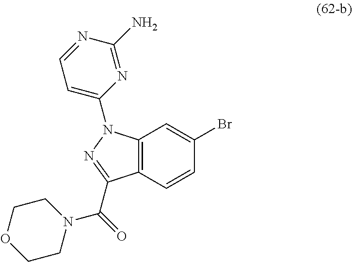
C12=C(C=CC(Br)=C1)C(C(=O)N1CCOCC1)=NN2C1=CC=NC(N)=N1
